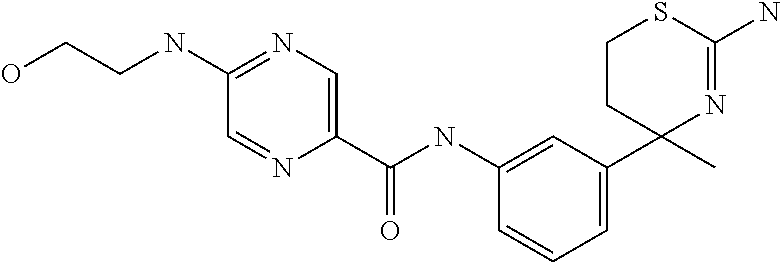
C1(C(NC2=CC(C3(C)N=C(N)SCC3)=CC=C2)=O)=CN=C(NCCO)C=N1
